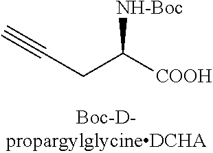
C(CC([COOH])[NH-Boc])#C
